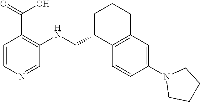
C1=CC(N2CCCC2)=CC2=C1C(CNC1=C(C(O)=O)C=CN=C1)CCC2
